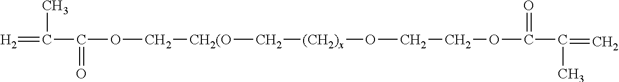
[H2]=C(C)C(=O)OC[CH2(O]C[(CH2)x]OCCOC(=O)C(C)=C
